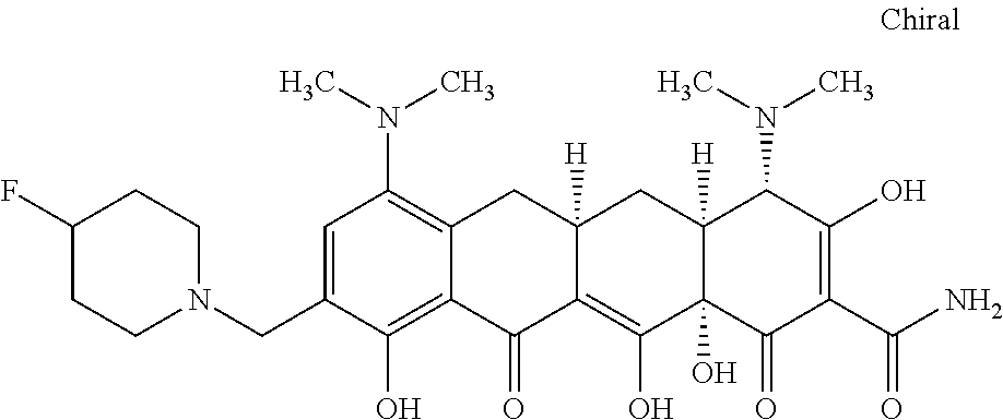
C1=C(CN2CCC(F)CC2)C(O)=C2C(=C1N(C)C)CC1([H])C(=C(O)C3(O)C([H])(C1)C(N(C)C)C(O)=C(C(N)=O)C3=O)C2=O
